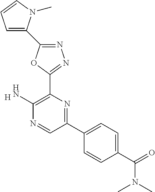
[H].C1(N)=C(C2=NN=C(C3=CC=CN3C)O2)N=C(C2=CC=C(C(N(C)C)=O)C=C2)C=N1
